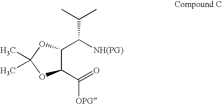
C1(C([NH(PG)])C(C)C)C(C(=O)[OPG])OC(C)(C)O1
